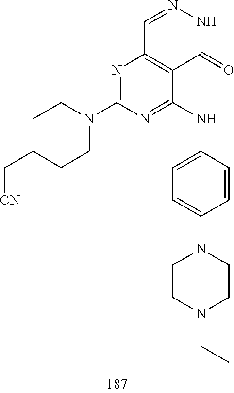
C1=NNC(=O)C2=C1N=C(N1CCC(C[CN])CC1)N=C2NC1=CC=C(N2CCN(CC)CC2)C=C1
